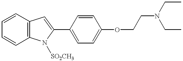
C1=CC=CC2=C1C=C(C1=CC=C(OCCN(CC)CC)C=C1)N2[SO2CH3]
